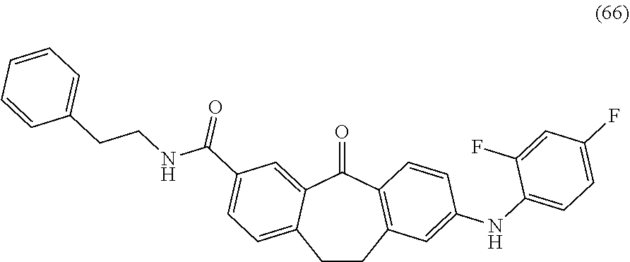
O=C1C2=CC(C(NCCC3=CC=CC=C3)=O)=CC=C2CCC2=C1C=CC(NC1=CC=C(F)C=C1F)=C2
